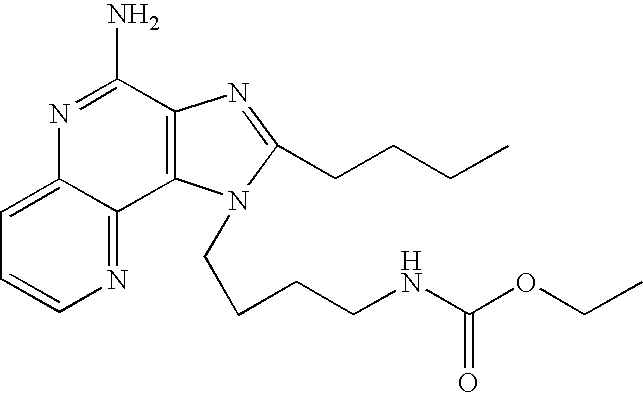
C12=CC=CN=C1C1=C(C(N)=N2)N=C(CCCC)N1CCCCNC(OCC)=O
